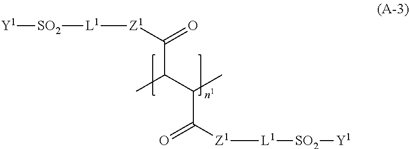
CC(C([Z1][L1][SO2][Y1])=O)C(C([Z1][L1][SO2][Y1])=O)C
